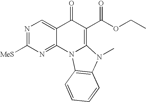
N1=C([MeS])N=C2C(=C1)C(=O)C(C(OCC)=O)=C1N2C2=C(N1C)C=CC=C2
